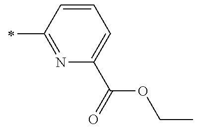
N1=C(C)C=CC=C1C(=O)OCC
